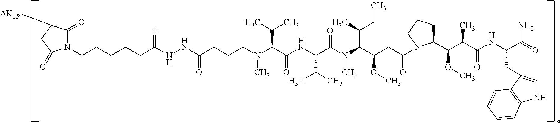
N(C(C(NC(C(C)C)C(N(C)C(C(C)CC)C(CC(=O)N1C(C(C(C(=O)NC(CC2=CNC3=C2C=CC=C3)C(N)=O)C)OC)CCC1)OC)=O)=O)C(C)C)(CCCC(NNC(CCCCCN1C(=O)C([AK1B])CC1=O)=O)=O)C
